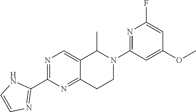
O(C1=CC(N2C(C)C3=CN=C(C4=NC=CN4)N=C3CC2)=NC(F)=C1)C
